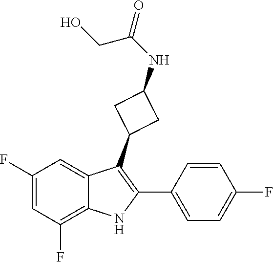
C(C(NC1CC(C2=C(C3=CC=C(F)C=C3)NC3=C(F)C=C(F)C=C23)C1)=O)O
